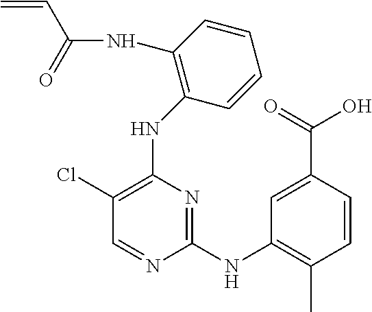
N(C1=C(Cl)C=NC(NC2=C(C)C=CC(C(=O)O)=C2)=N1)C1=C(NC(C=C)=O)C=CC=C1
